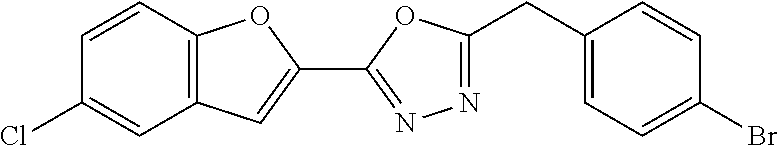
C1=CC2=C(C=C1Cl)C=C(C1=NN=C(CC3=CC=C(Br)C=C3)O1)O2
